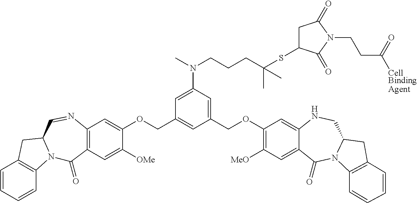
C1=CC=CC2=C1CC1N2C(=O)C2=C(N=C1)C=C(OCC1=CC(COC3=C([MeO])C=C4C(=C3)NCC3N(C4=O)C4=C(C3)C=CC=C4)=CC(N(CCCC(SC3CC(=O)N(CCC(=O)[CellBindingAgent])C3=O)(C)C)C)=C1)C([OMe])=C2
